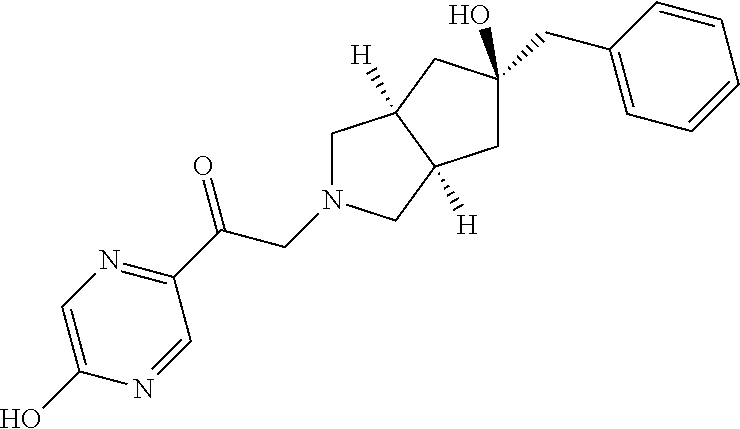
C1C(CC2=CC=CC=C2)(O)CC2([H])C1([H])CN(CC(=O)C1=NC=C(O)N=C1)C2
